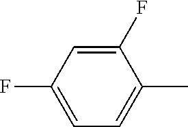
CC1=CC=C(F)C=C1F
